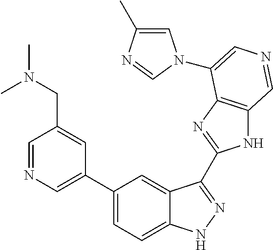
C1=C(C)N=CN1C1=CN=CC2=C1N=C(C1=NNC3=CC=C(C4=CN=CC(CN(C)C)=C4)C=C31)N2
